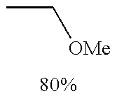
CC[OMe]
